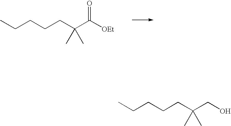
C(C(C([OEt])=O)(C)C)CCCC.C(C(CO)(C)C)CCCC
